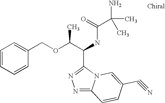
C(C(NC(=O)C(N)(C)C)C1=NN=C2N1C=C(C#N)C=C2)(OCC1=CC=CC=C1)C
